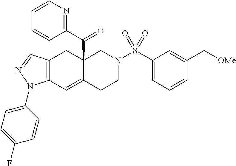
C12=C(C=C3C(C(C4=NC=CC=C4)=O)(C1)CN(S(C1=CC=CC(C[OMe])=C1)(=O)=O)CC3)N(C1=CC=C(F)C=C1)N=C2
